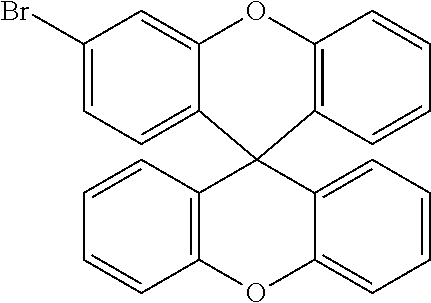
C1(Br)=CC=C2C(=C1)OC1=C(C=CC=C1)C21C2=C(C=CC=C2)OC2=CC=CC=C21
